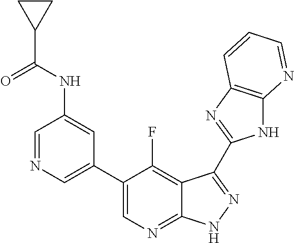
C1=NC=C(C2=CN=C3C(=C2F)C(C2=NC4=C(N2)N=CC=C4)=NN3)C=C1NC(C1CC1)=O
